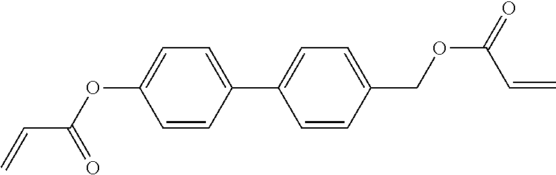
C1=C(OC(C=C)=O)C=CC(C2=CC=C(COC(=O)C=C)C=C2)=C1
